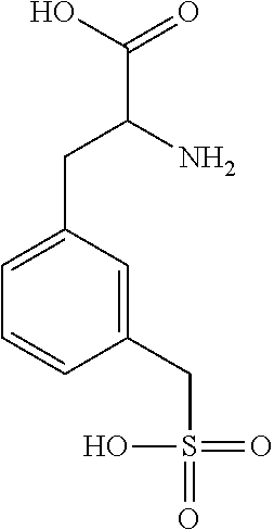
C1(CC(N)C(=O)O)=CC=CC(CS(=O)(=O)O)=C1
